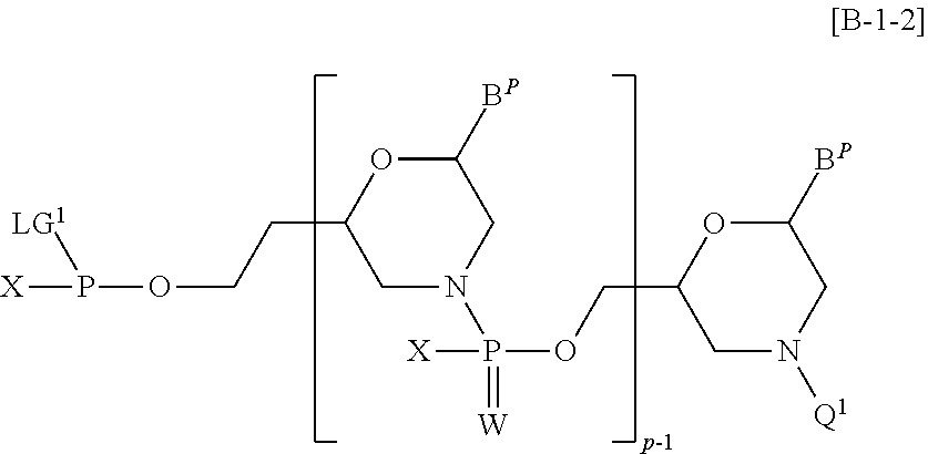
C1N(P(OCC2CN([Q1])CC([BP])O2)([X])=[W])CC([BP])OC1CCOP([LG1])[X]
